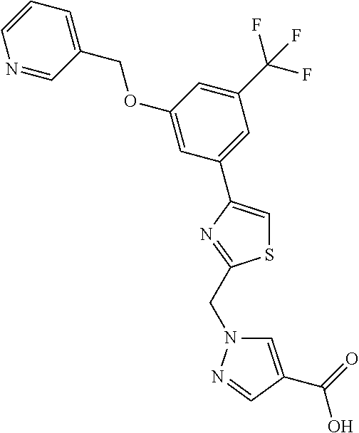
N1=CC(COC2=CC(C3=CSC(CN4C=C(C(=O)O)C=N4)=N3)=CC(C(F)(F)F)=C2)=CC=C1
